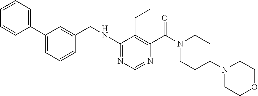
N(C1=NC=NC(C(N2CCC(N3CCOCC3)CC2)=O)=C1CC)CC1=CC(C2=CC=CC=C2)=CC=C1
